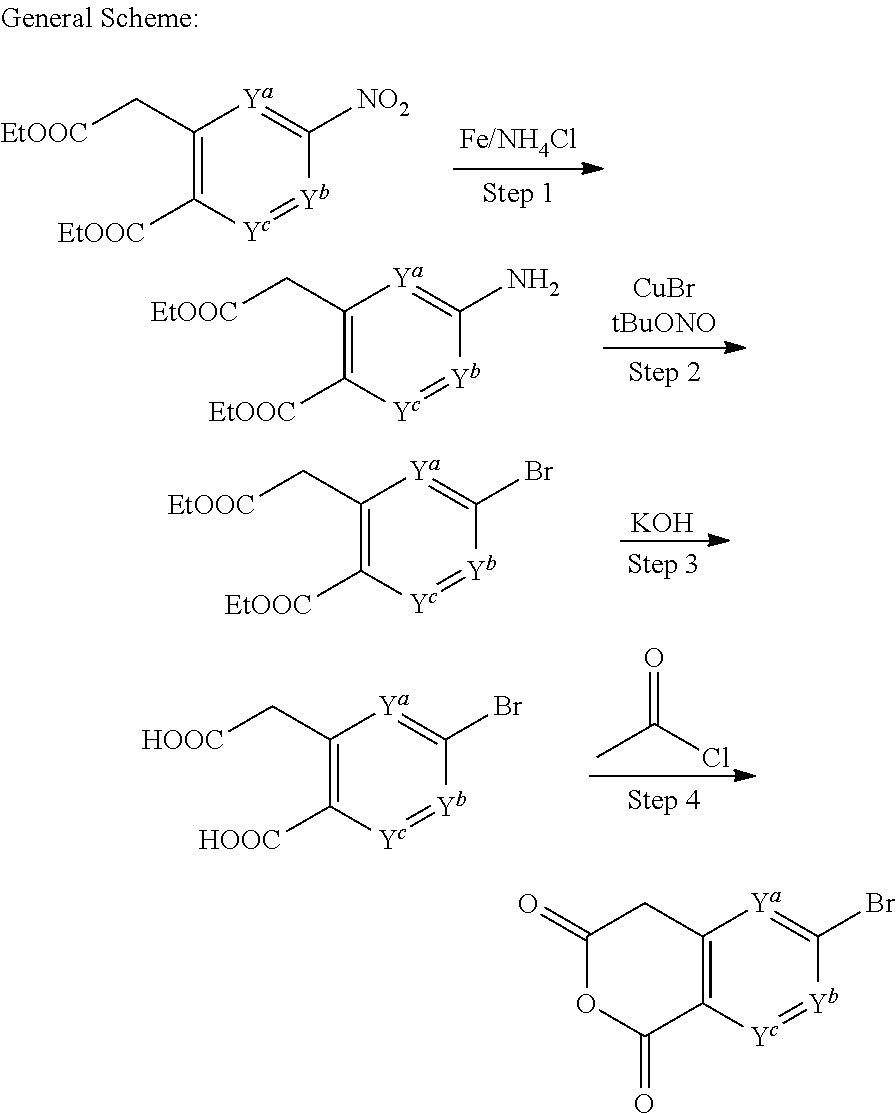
C1(C[EtOOC])=C([EtOOC])[Yc]=[Yb]C([NO2])=[Ya]1.C1(C[EtOOC])=C([EtOOC])[Yc]=[Yb]C(N)=[Ya]1.C1(C[EtOOC])=C([EtOOC])[Yc]=[Yb]C(Br)=[Ya]1.[KOH].O=C(Cl)C.C1(C[HOOC])=C([HOOC])[Yc]=[Yb]C(Br)=[Ya]1.C12=C([Yc]=[Yb]C(Br)=[Ya]1)C(=O)OC(=O)C2
